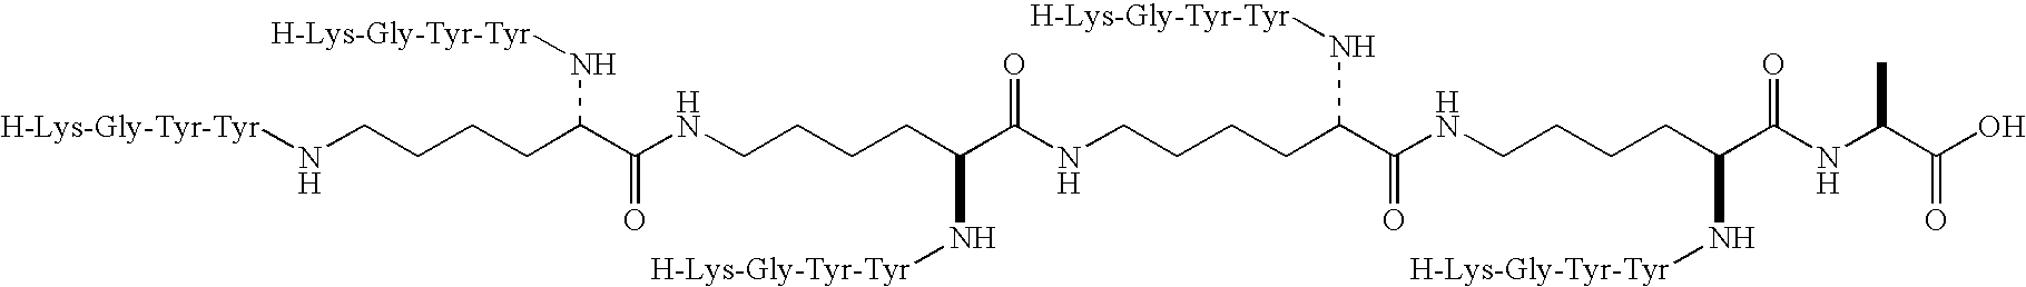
[H-Lys-Gly-Tyr-Tyr]NCCCCC(C(NCCCCC(C(NCCCCC(C(NCCCCC(C(NC(C(O)=O)C)=O)N[H-Lys-Gly-Tyr-Tyr])=O)N[H-Lys-Gly-Tyr-Tyr])=O)N[H-Lys-Gly-Tyr-Tyr])=O)N[H-Lys-Gly-Tyr-Tyr]
